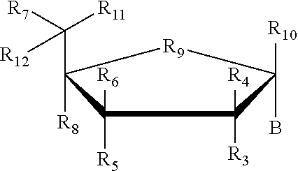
C1([R5])([R6])C([R8])(C([R7])([R11])[R12])[R9]C(B)([R10])C1([R3])[R4]
